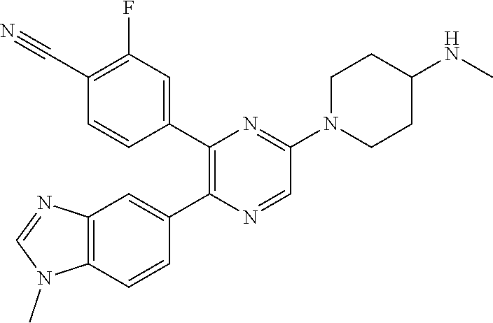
C12=C(C=CC(C3=C(C4=CC(F)=C(C#N)C=C4)N=C(N4CCC(NC)CC4)C=N3)=C1)N(C)C=N2
